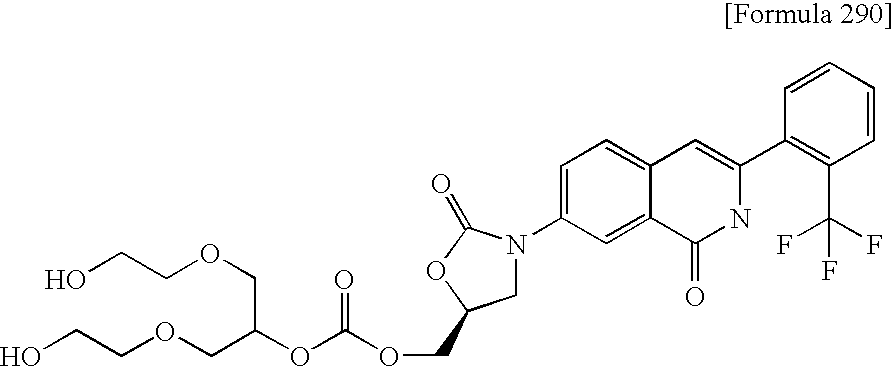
OCCOCC(OC(OCC1CN(C2=CC=C3C(=C2)C(=O)NC(C2=C(C(F)(F)F)C=CC=C2)=C3)C(=O)O1)=O)COCCO
